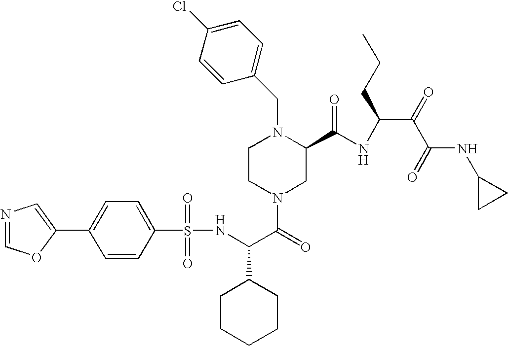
N(C(C(=O)N1CC(C(NC(C(=O)C(=O)NC2CC2)CCC)=O)N(CC2=CC=C(Cl)C=C2)CC1)C1CCCCC1)S(C1=CC=C(C2=CN=CO2)C=C1)(=O)=O
